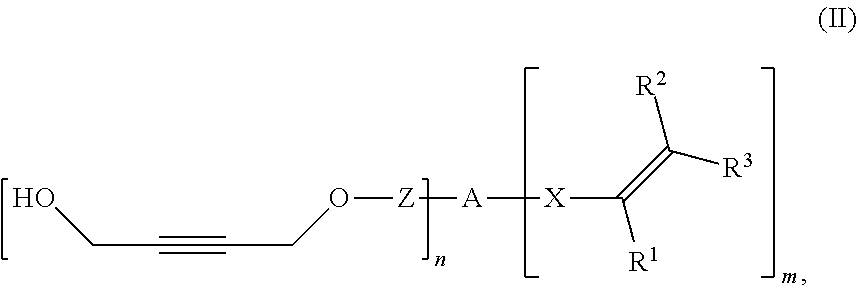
C(O[Z][A][X]C([R1])=C([R2])[R3])C#CCO
